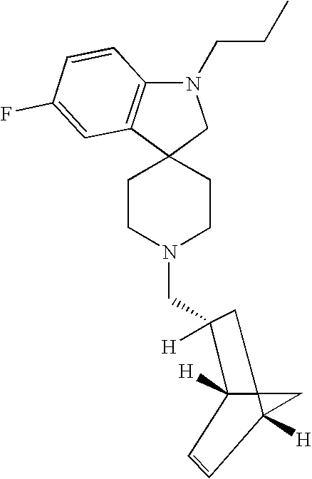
C123C([H])(C(CN4CCC5(CC4)CN(CCC)C4=C5C=C(F)C=C4)([H])C1)C=CC2([H])C3
